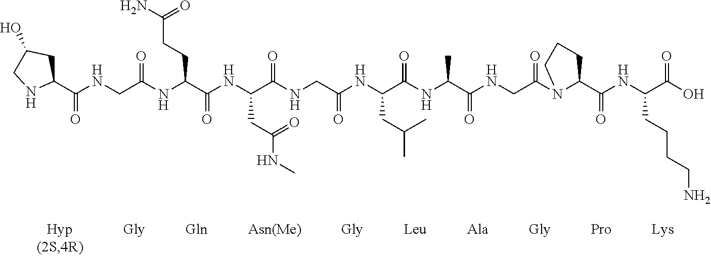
C1(C(NCC(NC(C(NC(C(NCC(NC(C(NC(C(NCC(N2C(C(NC(C(O)=O)CCCCN)=O)CCC2)=O)=O)C)=O)CC(C)C)=O)=O)CC(=O)NC)=O)CCC(N)=O)=O)=O)CC(O)CN1
